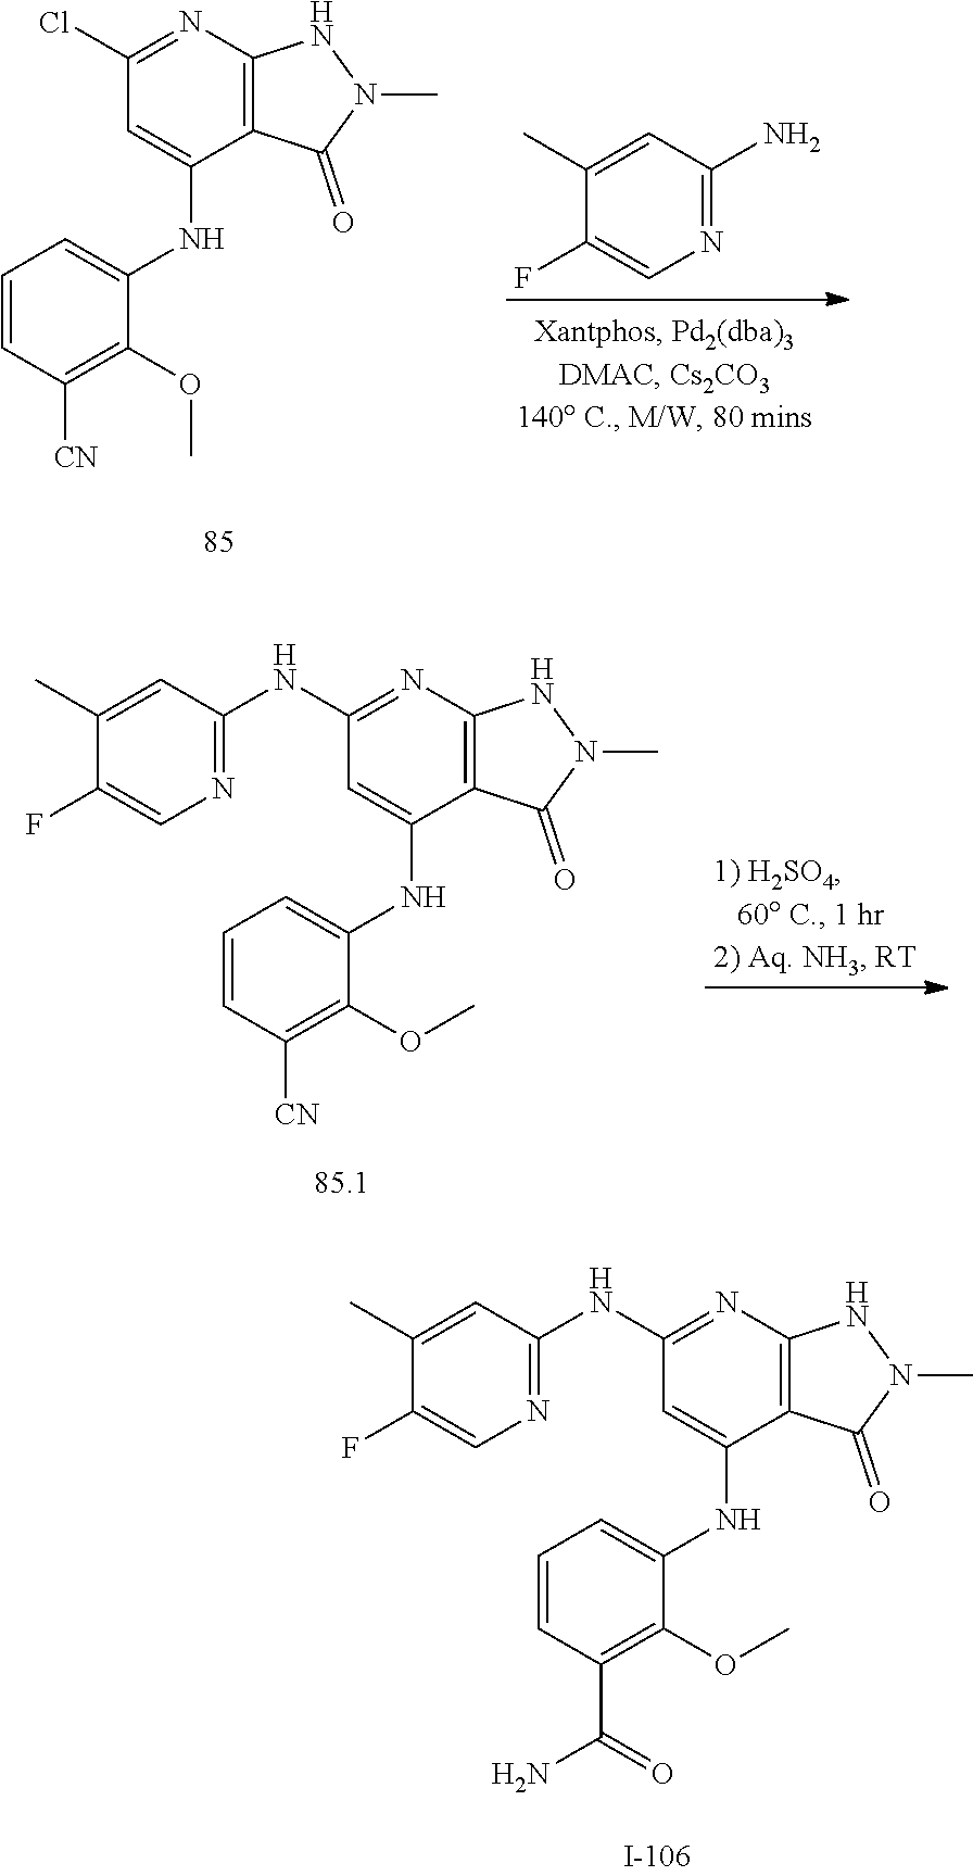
N1=C(NC2=NC=C(F)C(C)=C2)C=C(NC2=CC=CC(C(=O)N)=C2OC)C2=C1NN(C)C2=O.N1=C(Cl)C=C(NC2=CC=CC([CN])=C2OC)C2=C1NN(C)C2=O.C1(C)=CC(N)=NC=C1F.N1=C(NC2=NC=C(F)C(C)=C2)C=C(NC2=CC=CC([CN])=C2OC)C2=C1NN(C)C2=O
